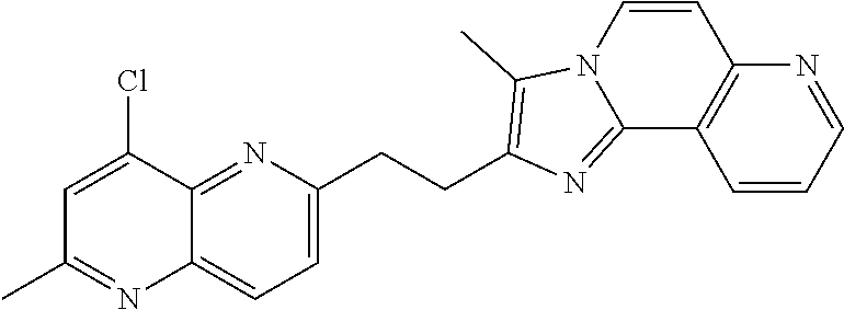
C1=C(Cl)C2=NC(CCC3=C(C)N4C=CC5=C(C=CC=N5)C4=N3)=CC=C2N=C1C
